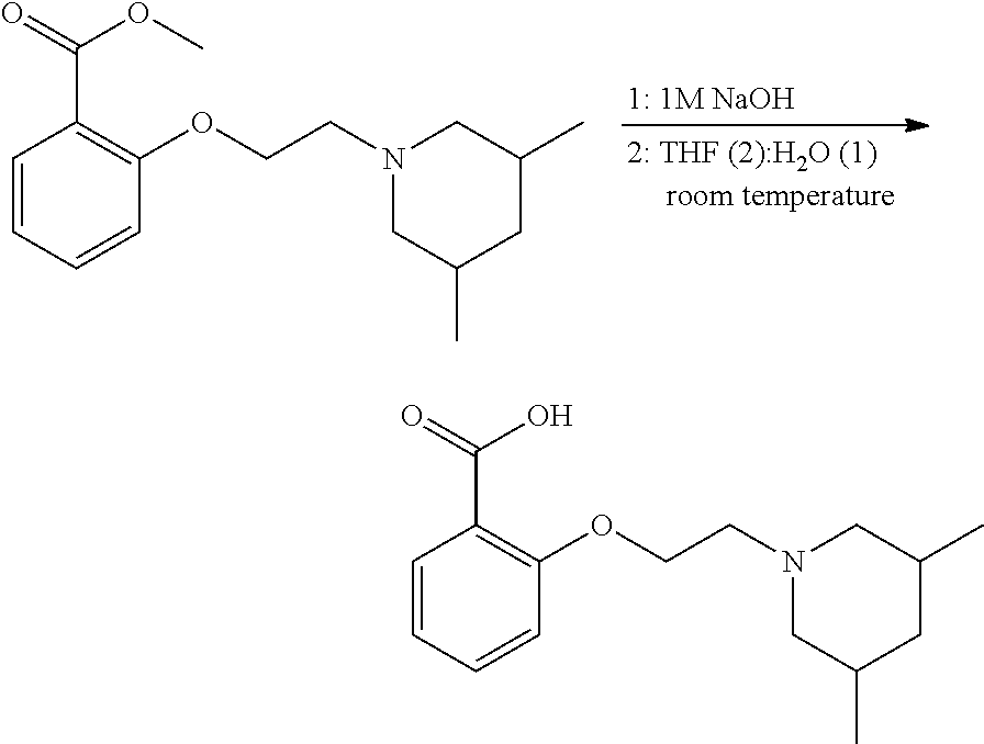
C1=CC=CC(OCCN2CC(C)CC(C)C2)=C1C(=O)OC.C1=CC=CC(OCCN2CC(C)CC(C)C2)=C1C(=O)O
